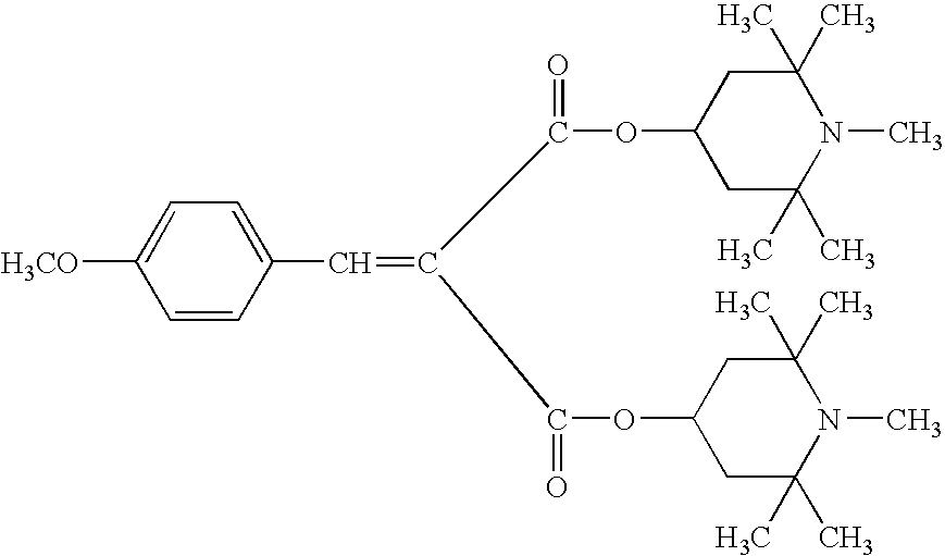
C1(OC(=O)C(C(OC2CC(C)(C)N(C)C(C)(C)C2)=O)=CC2=CC=C([H3CO])C=C2)CC(C)(C)N(C)C(C)(C)C1
